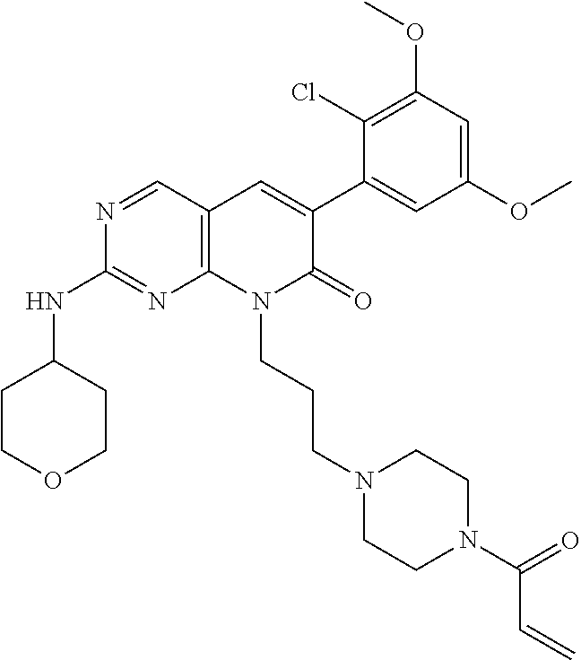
C1(NC2CCOCC2)=NC2=C(C=C(C3=CC(OC)=CC(OC)=C3Cl)C(=O)N2CCCN2CCN(C(C=C)=O)CC2)C=N1
